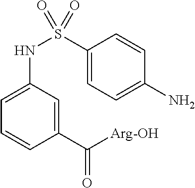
C1(C([Arg-OH])=O)=CC(NS(C2=CC=C(N)C=C2)(=O)=O)=CC=C1
